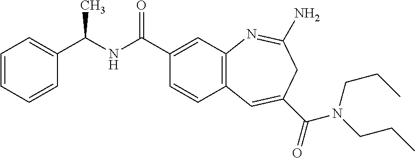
C1(C(NC(C2=CC3=C(C=C2)C=C(C(=O)N(CCC)CCC)CC(N)=N3)=O)C)=CC=CC=C1
